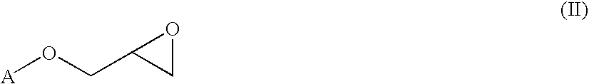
[A]OCC1CO1
